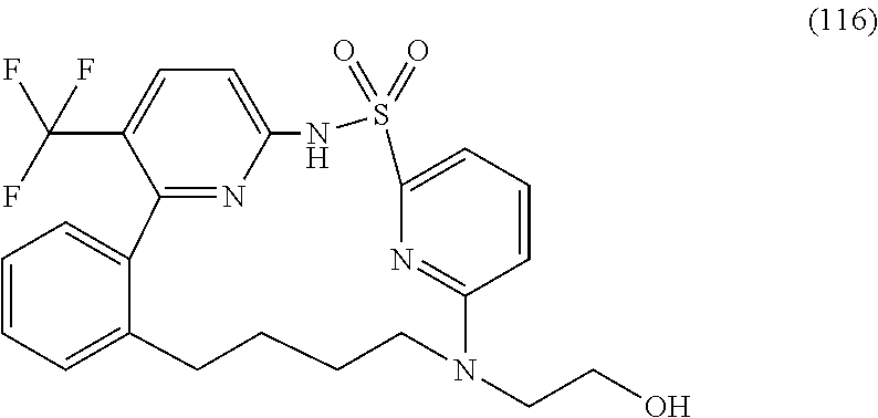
C1=CC=C2C(=C1)C1=NC(=CC=C1C(F)(F)F)NS(=O)(=O)C1=CC=CC(=N1)N(CCO)CCCC2
